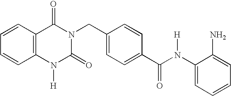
C1(N(C(C2=CC=C(CN3C(=O)C4=C(N([H])C3=O)C=CC=C4)C=C2)=O)[H])=CC=CC=C1N
